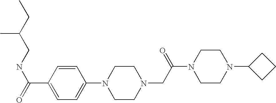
CCC(CNC(=O)C1=CC=C(N2CCN(CC(N3CCN(C4CCC4)CC3)=O)CC2)C=C1)C
